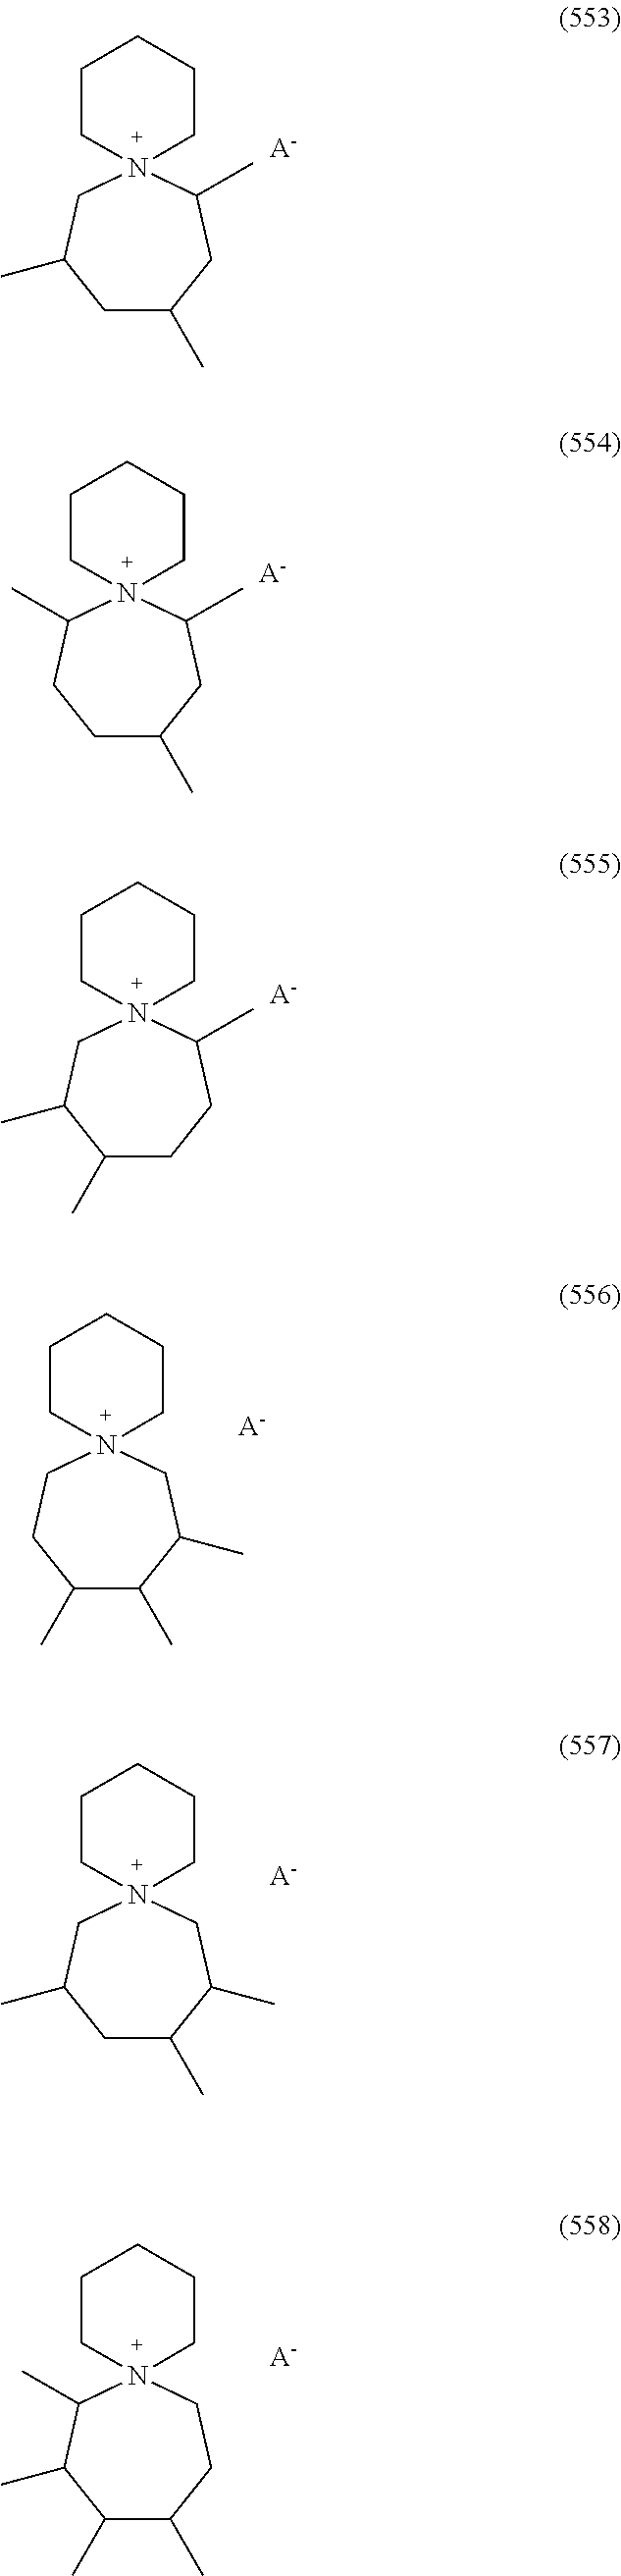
N12(CC(C)CC(C)CC1C)CCCCC2.[A-].N12(C(C)CCC(C)CC1C)CCCCC2.[A-].N12(CC(C)C(C)CCC1C)CCCCC2.[A-].N12(CCC(C)C(C)C(C)C1)CCCCC2.[A-].N12(CC(C)CC(C)C(C)C1)CCCCC2.[A-].N12(C(C)C(C)C(C)C(C)CC1)CCCCC2.[A-]
